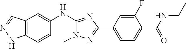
C12=C(C=CC(NC3=NC(C4=CC=C(C(=O)NCC)C(F)=C4)=NN3C)=C1)NN=C2
